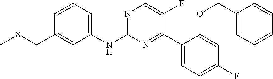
C1(NC2=NC=C(F)C(C3=CC=C(F)C=C3OCC3=CC=CC=C3)=N2)=CC=CC(CSC)=C1
